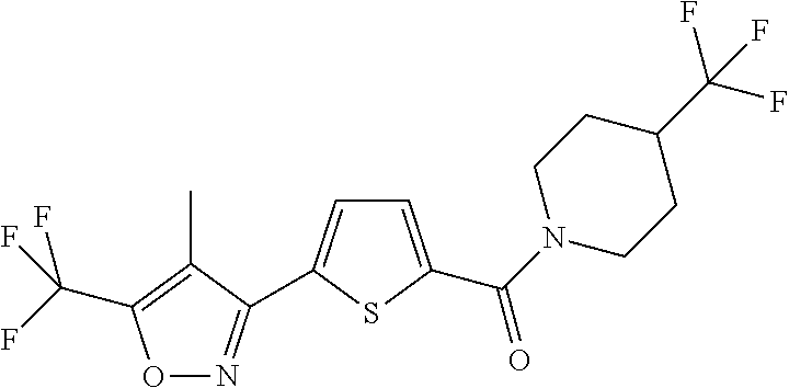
C(C1=C(C)C(C2=CC=C(C(N3CCC(C(F)(F)F)CC3)=O)S2)=NO1)(F)(F)F
